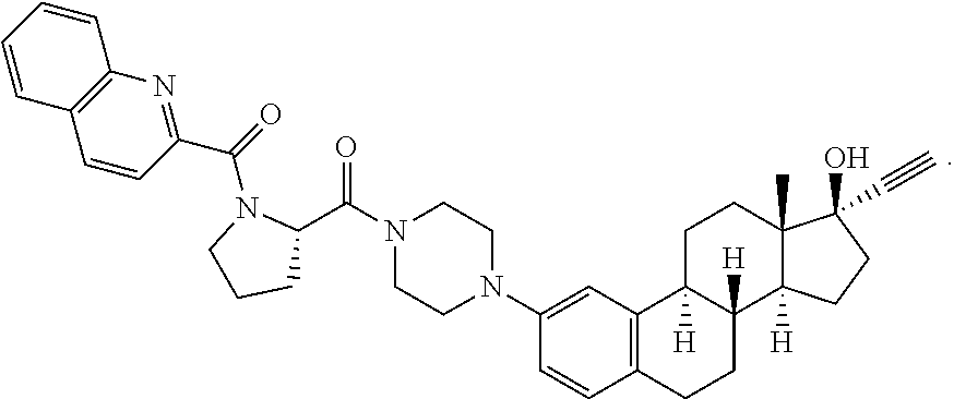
N1(C2=CC3=C(C=C2)CCC2([H])C3([H])CCC3(C)C2([H])CCC3(O)C#C)CCN(C(C2N(C(=O)C3=NC4=C(C=C3)C=CC=C4)CCC2)=O)CC1
